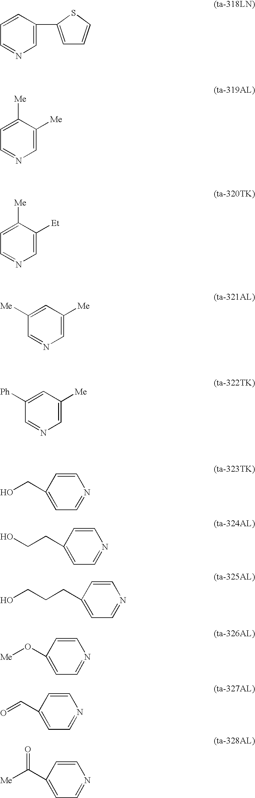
C1=C(C2=CC=CS2)C=CC=N1.C1=C([Me])C([Me])=CC=N1.C1=C([Et])C([Me])=CC=N1.C1=C([Me])C=C([Me])C=N1.C1=C([Me])C=C([Ph])C=N1.C1=CC(CO)=CC=N1.C1=CC(CCO)=CC=N1.C1=CC(CCCO)=CC=N1.C1=CC(O[Me])=CC=N1.C1=CC(C=O)=CC=N1.C1=CC(C([Me])=O)=CC=N1
